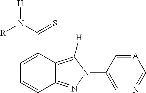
C1=C(C(N([R])[H])=S)C2=C([H])N(C3=CN=C[A]=C3)N=C2C=C1
